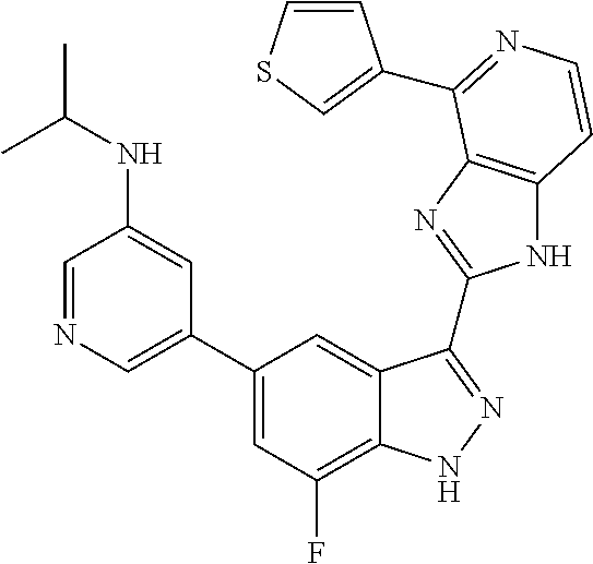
C1=C(C2=CC(F)=C3C(=C2)C(C2=NC4=C(N2)C=CN=C4C2=CSC=C2)=NN3)C=C(NC(C)C)C=N1
